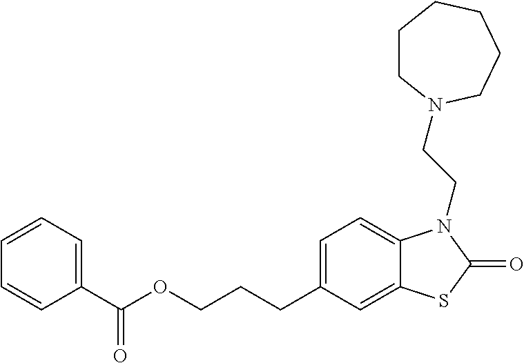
C1=C(CCCOC(C2=CC=CC=C2)=O)C=C2C(=C1)N(CCN1CCCCCC1)C(=O)S2
